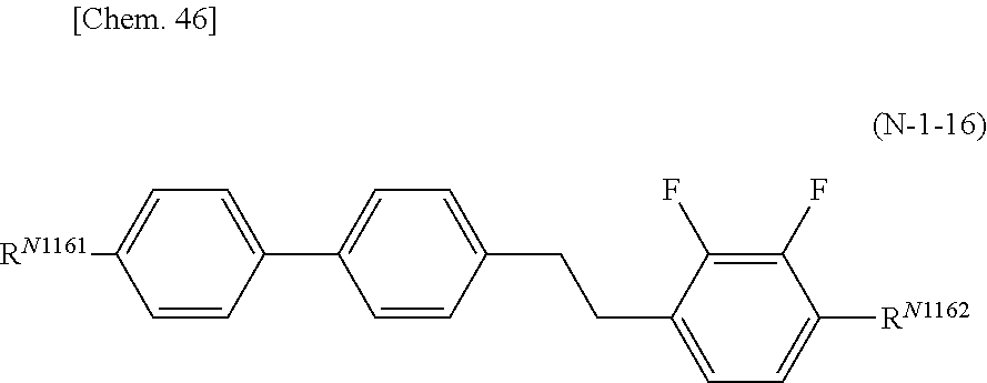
C1=CC(CCC2=CC=C([RN1162])C(F)=C2F)=CC=C1C1=CC=C([RN1161])C=C1
